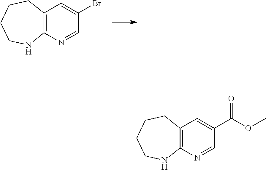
C12=C(N=CC(Br)=C1)NCCCC2.C12=C(N=CC(C(OC)=O)=C1)NCCCC2
